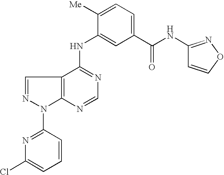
C12=C(C(NC3=CC(C(NC4=NOC=C4)=O)=CC=C3[Me])=NC=N1)C=NN2C1=NC(Cl)=CC=C1
